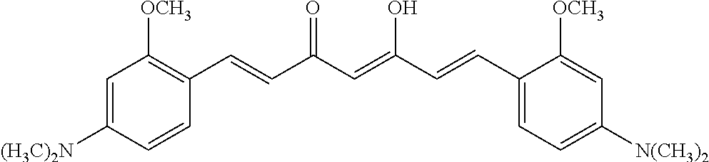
C1=C([(H3C)2N])C=CC(C=CC(C=C(O)C=CC2=CC=C([N(CH3)2])C=C2[OCH3])=O)=C1[OCH3]
